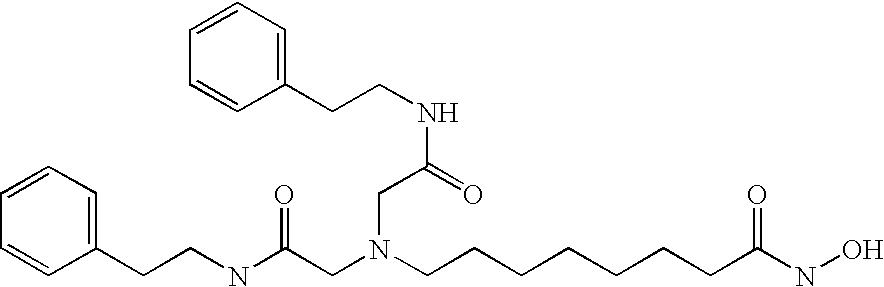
N(C(=O)CN(CC(NCCC1=CC=CC=C1)=O)CCCCCCCC(NO)=O)CCC1=CC=CC=C1
